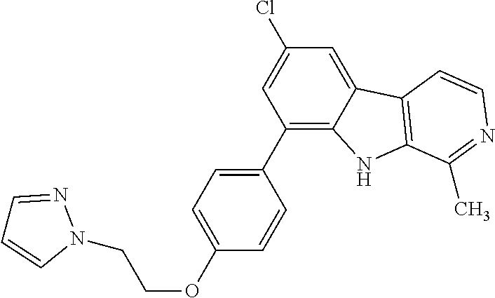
C1(C2=CC=C(OCCN3N=CC=C3)C=C2)=C2C(=CC(Cl)=C1)C1=C(N2)C(C)=NC=C1
